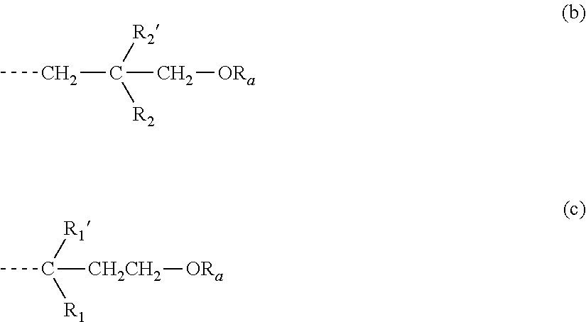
CCC([R2])([R2])C[ORa].C([R1])([R1])([CH2CH2][ORa])C
